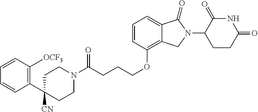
C1=CC(OCCCC(N2CCC(C3=C([OCF3])C=CC=C3)([CN])CC2)=O)=C2C(=C1)C(=O)N(C1CCC(=O)NC1=O)C2
